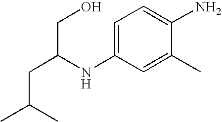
C(C(NC1=CC=C(N)C(C)=C1)CO)C(C)C
